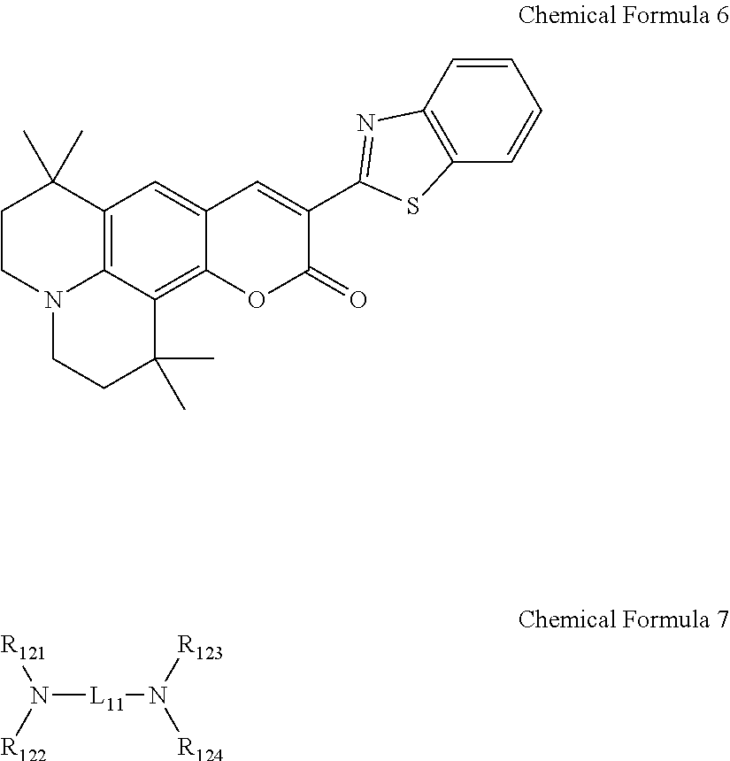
C12=C3C(=C4C(=C1)C=C(C1=NC5=C(C=CC=C5)S1)C(=O)O4)C(C)(C)CCN3CCC2(C)C.N([L11]N([R124])[R123])([R121])[R122]
